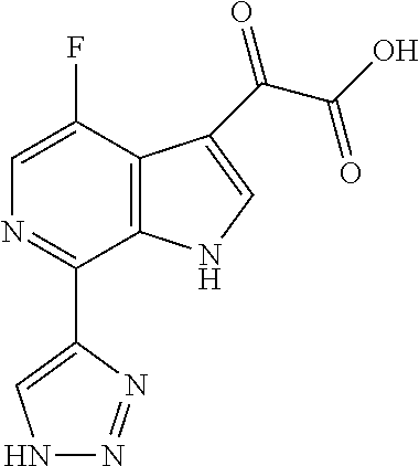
N1=C(C2=CNN=N2)C2=C(C(F)=C1)C(C(C(O)=O)=O)=CN2
